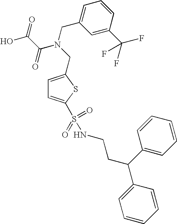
C1=C(CN(C(C(O)=O)=O)CC2=CC=CC(C(F)(F)F)=C2)SC(S(NCCC(C2=CC=CC=C2)C2=CC=CC=C2)(=O)=O)=C1
